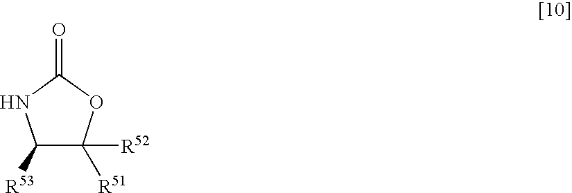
C1([R53])C([R51])([R52])OC(=O)N1
